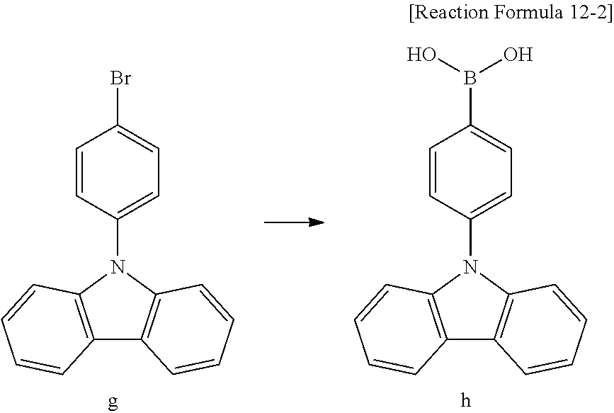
C12=C(N(C3=CC=C(B(O)O)C=C3)C3=C1C=CC=C3)C=CC=C2.C12=C(N(C3=CC=C(Br)C=C3)C3=C1C=CC=C3)C=CC=C2
